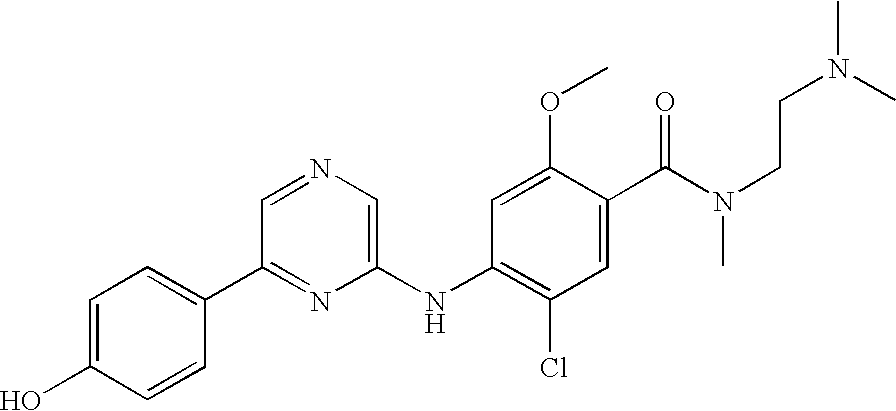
C1=C(O)C=CC(C2=NC(NC3=C(Cl)C=C(C(N(CCN(C)C)C)=O)C(OC)=C3)=CN=C2)=C1
